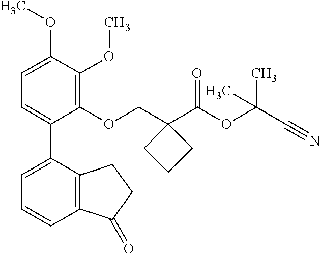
C1=C(OC)C(OC)=C(OCC2(C(OC(C#N)(C)C)=O)CCC2)C(C2=CC=CC3=C2CCC3=O)=C1
